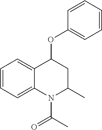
C1=CC=CC(OC2C3=CC=CC=C3N(C(C)=O)C(C)C2)=C1
